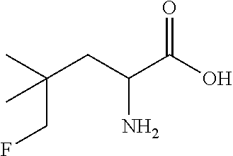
CC(CC(C(O)=O)N)(CF)C
